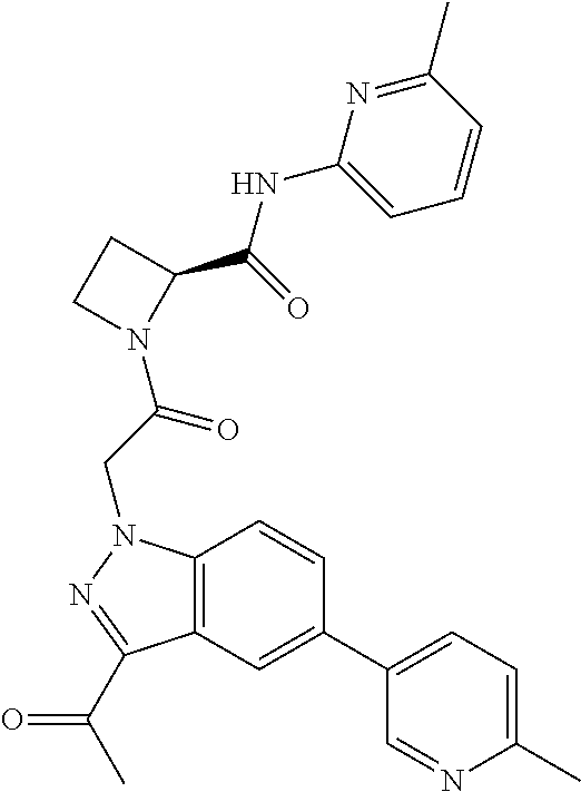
C1(NC(=O)C2N(C(CN3C4=C(C(C(C)=O)=N3)C=C(C3=CC=C(C)N=C3)C=C4)=O)CC2)=CC=CC(C)=N1
